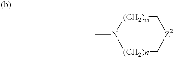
[(CH2)n]1N(C)[(CH2)m]C[Z2]C1
